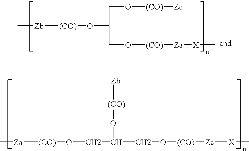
C[Za][(CO)]OCC(CO[(CO)][Zc][X]C)O[(CO)][Zb].C[Zb][(CO)]OC(CO[(CO)][Zc])CO[(CO)][Za][X]C
